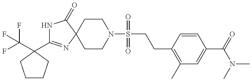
N1C(C2(C(F)(F)F)CCCC2)=NC2(C1=O)CCN(S(CCC1=C(C)C=C(C(=O)N(C)C)C=C1)(=O)=O)CC2
